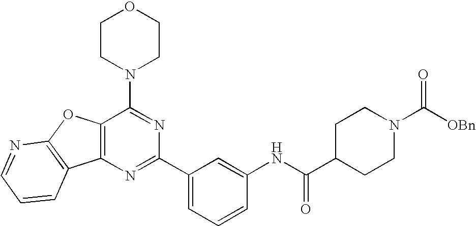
N1=C(C2=CC=CC(NC(C3CCN(C([OBn])=O)CC3)=O)=C2)N=C(N2CCOCC2)C2=C1C1=C(O2)N=CC=C1
